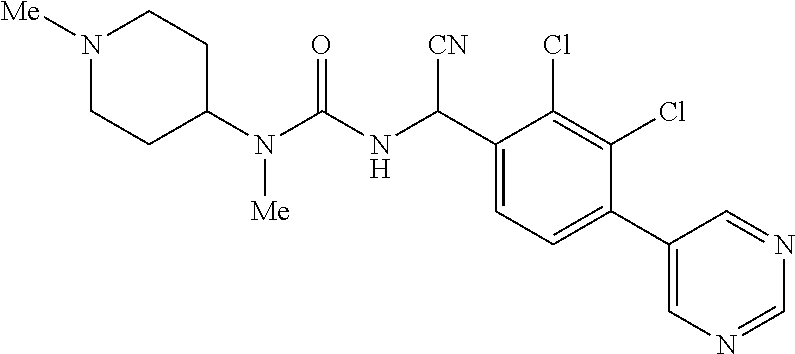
C1(N(C(NC(C2=CC=C(C3=CN=CN=C3)C(Cl)=C2Cl)[CN])=O)[Me])CCN([Me])CC1
